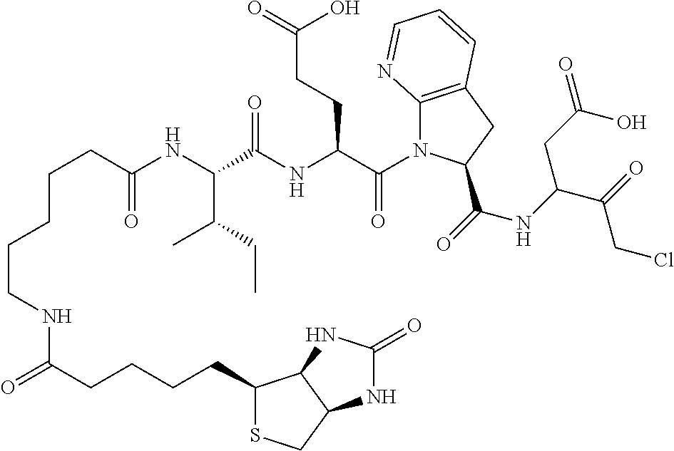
C(C(NC(C(NC(C(=O)N1C2=C(CC1C(=O)NC(C(=O)CCl)CC(=O)O)C=CC=N2)CCC(=O)O)=O)C(CC)C)=O)CCCCNC(CCCCC1SCC2C1NC(=O)N2)=O
